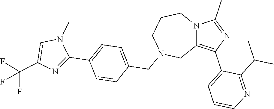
C1N(CC2=CC=C(C3=NC(C(F)(F)F)=CN3C)C=C2)CC2=C(C3=CC=CN=C3C(C)C)N=C(C)N2CC1
